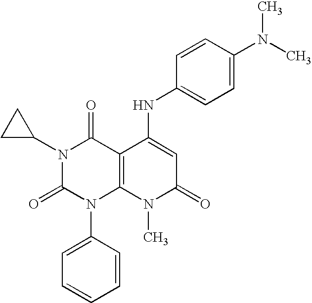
N1(C2CC2)C(=O)N(C2=CC=CC=C2)C2=C(C1=O)C(NC1=CC=C(N(C)C)C=C1)=CC(=O)N2C
